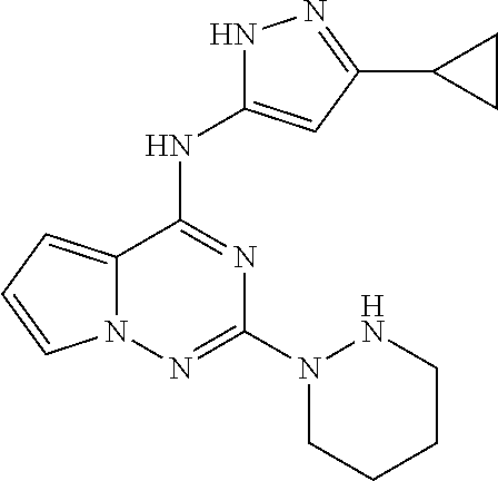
C12=CC=CN1N=C(N1CCCCN1)N=C2NC1=CC(C2CC2)=NN1
